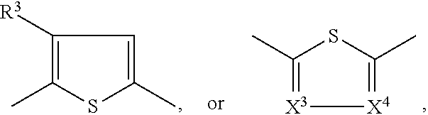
C1([R3])=C(C)SC(C)=C1.[X3]1=C(C)SC(C)=[X4]1
